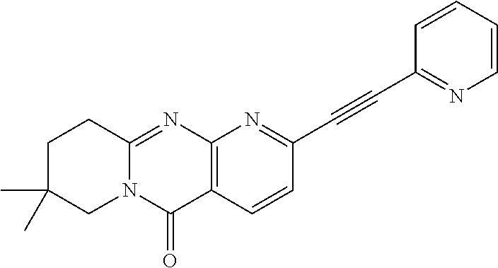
C12=C(C=CC(C#CC3=NC=CC=C3)=N1)C(=O)N1C(=N2)CCC(C)(C)C1
